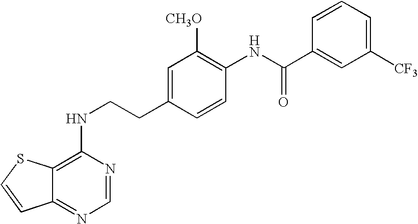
C1(NCCC2=CC([CH3O])=C(NC(C3=CC([CF3])=CC=C3)=O)C=C2)=C2C(=NC=N1)C=CS2
